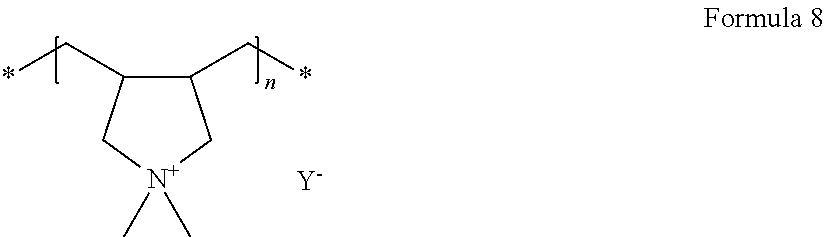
C1(C*)C(C*)C[N+](C)(C)C1.[Y]
